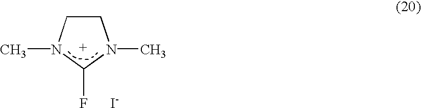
C1CN(C)C([F      I-])N1C
